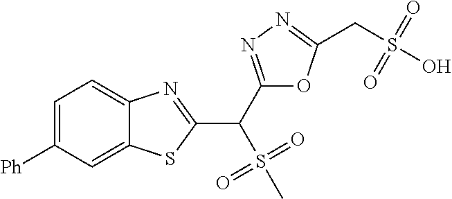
C1=C([Ph])C=C2C(=C1)N=C(C(C1=NN=C(CS(O)(=O)=O)O1)S(C)(=O)=O)S2
